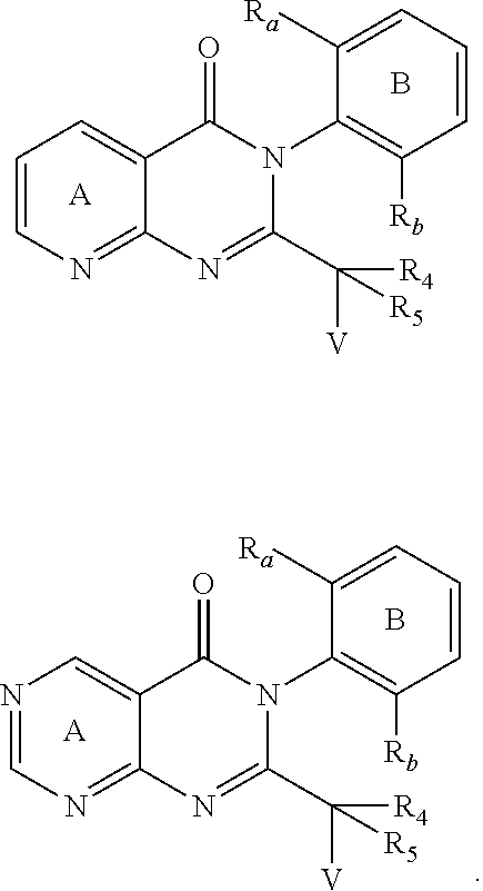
C1=CC=C([Ra])C(N2C(=O)C3=CC=CN=C3N=C2C([R4])([V])[R5])=C1[Rb].B.[A].C1=CC=C([Ra])C(N2C(=O)C3=CN=CN=C3N=C2C([R4])([V])[R5])=C1[Rb].B.[A]
